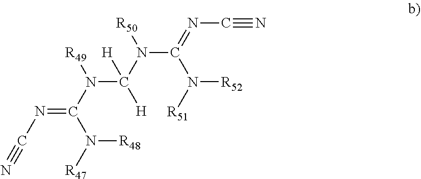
[R47]N(C(=NC#N)N(C([H])(N(C(N([R51])[R52])=NC#N)[R50])[H])[R49])[R48]
